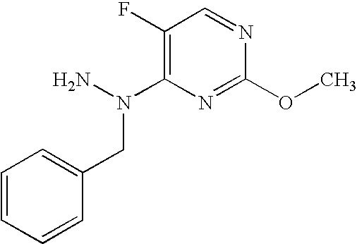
C1=CC=CC(CN(C2=C(F)C=NC(OC)=N2)N)=C1
